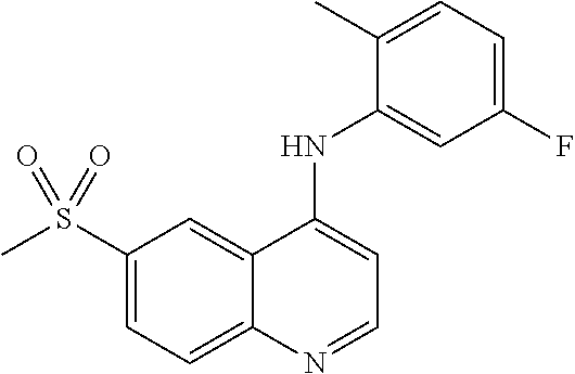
C1(S(C)(=O)=O)=CC=C2C(=C1)C(NC1=CC(F)=CC=C1C)=CC=N2
